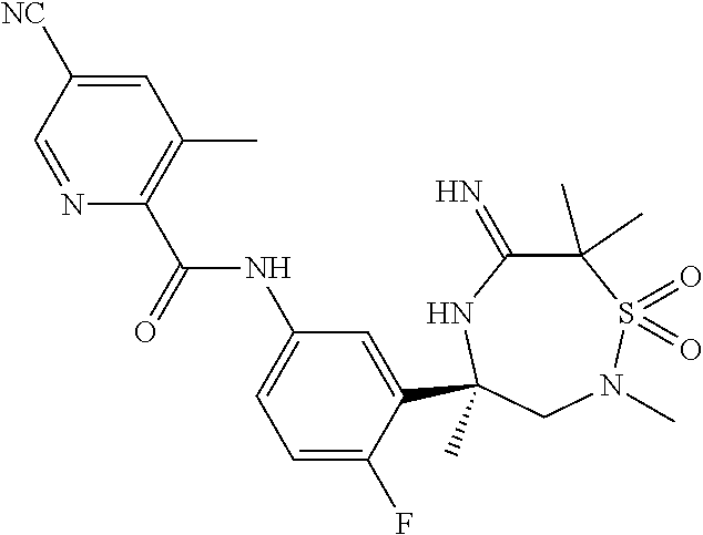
C(=O)(NC1=CC=C(F)C(C2(C)NC(=N)C(C)(C)S(=O)(=O)N(C)C2)=C1)C1=C(C)C=C([NC])C=N1
